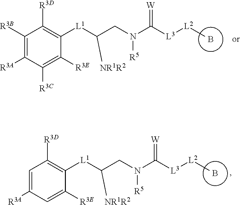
[NR1R2]C([L1]C1=C([R3D])C([R3B])=C([R3A])C([R3C])=C1[R3E])CN(C([L3][L2]C)=[W])[R5].B.[NR1R2]C([L1]C1=C([R3D])C=C([R3A])C=C1[R3E])CN(C([L3][L2]C)=[W])[R5].B
